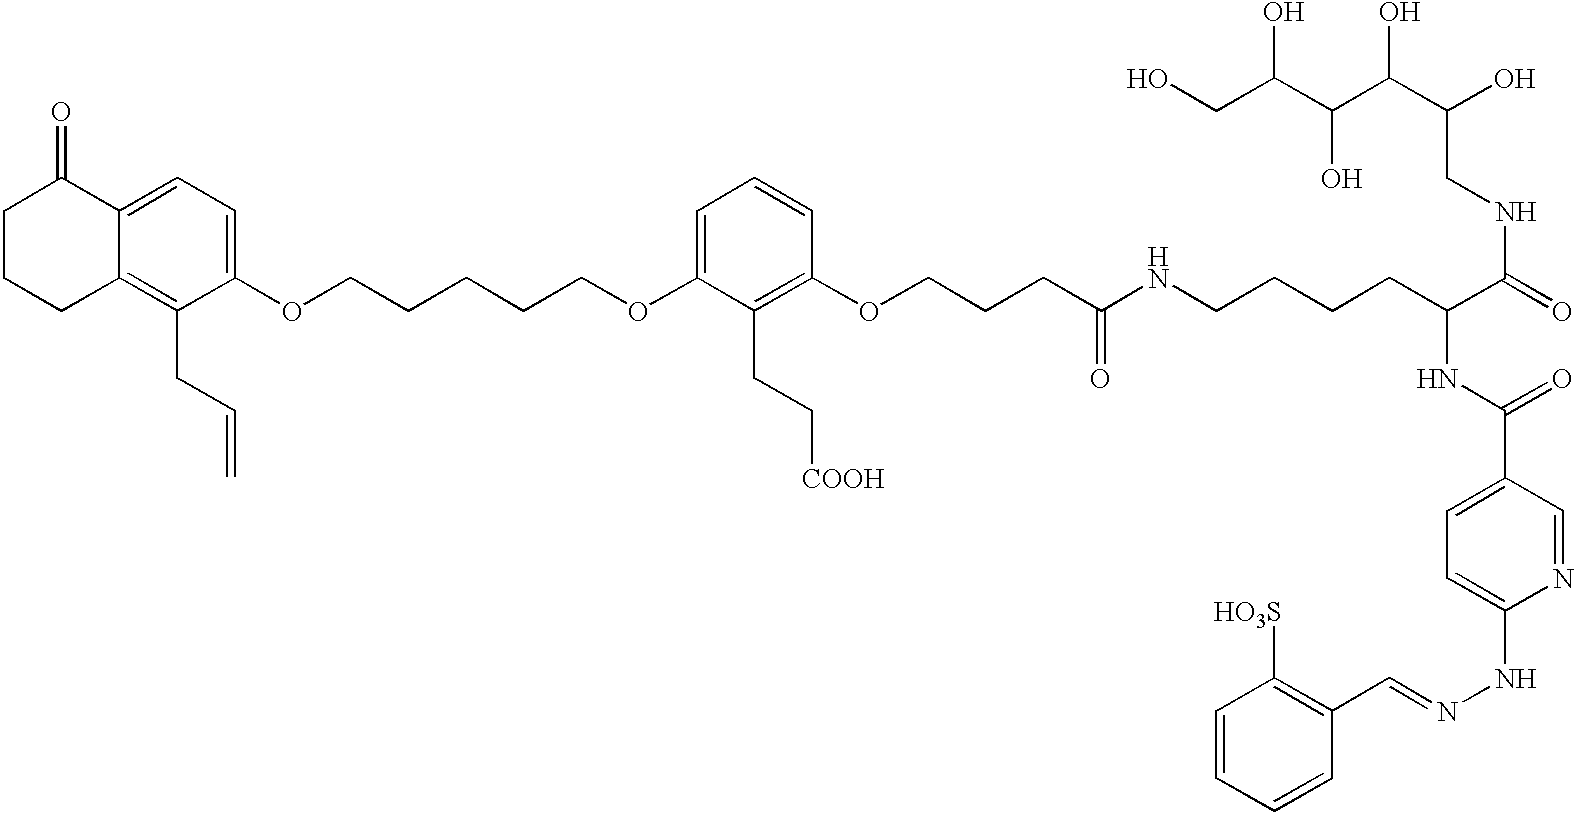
C1=C(OCCCCCOC2=CC=CC(OCCCC(=O)NCCCCC(C(=O)NCC(C(C(C(CO)O)O)O)O)NC(C3=CC=C(NN=CC4=C([HO3S])C=CC=C4)N=C3)=O)=C2CC[COOH])C(CC=C)=C2C(=C1)C(=O)CCC2
